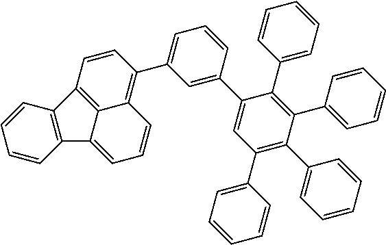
C1=CC2=C3C(=C1C1=CC=CC(C4=CC(C5=CC=CC=C5)=C(C5=CC=CC=C5)C(C5=CC=CC=C5)=C4C4=CC=CC=C4)=C1)C=CC=C3C1=C2C=CC=C1
